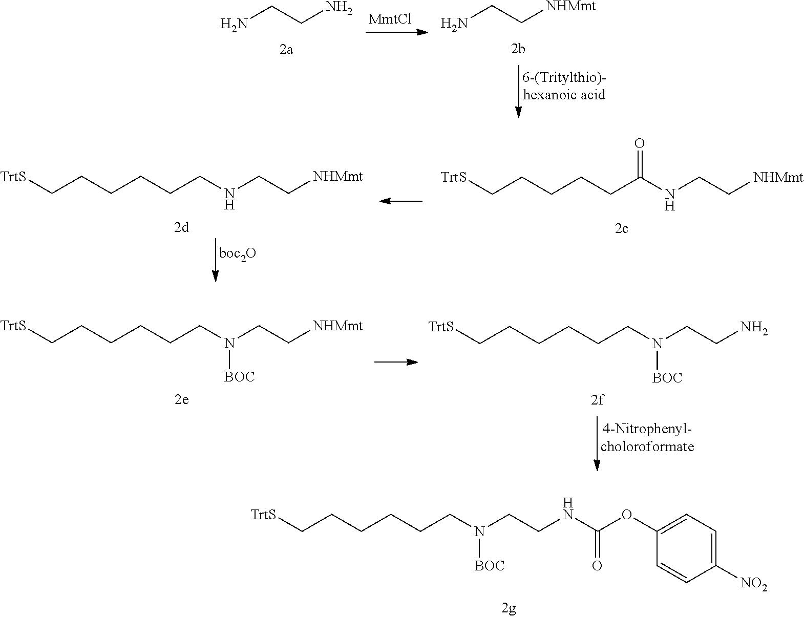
NCCN.NCC[NHMmt].N(CC[NHMmt])(CCCCCC[TrtS])[BOC].N(CCN)(CCCCCC[TrtS])[BOC].N(CCNC(OC1=CC=C([NO2])C=C1)=O)(CCCCCC[TrtS])[BOC].N(CC[NHMmt])CCCCCC[TrtS].N(CC[NHMmt])C(CCCCC[TrtS])=O
